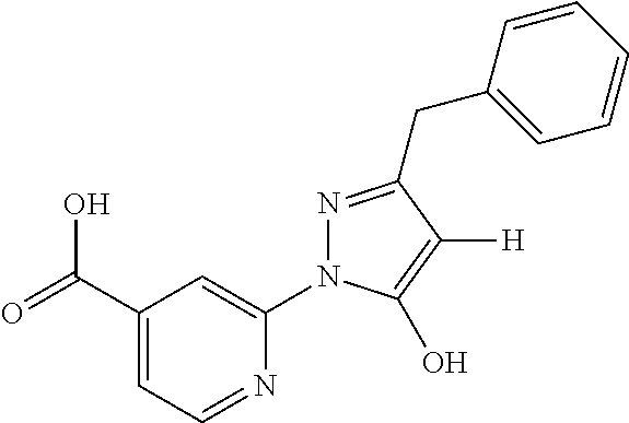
OC(C1=CC=NC(N2N=C(CC3=CC=CC=C3)C([H])=C2O)=C1)=O
